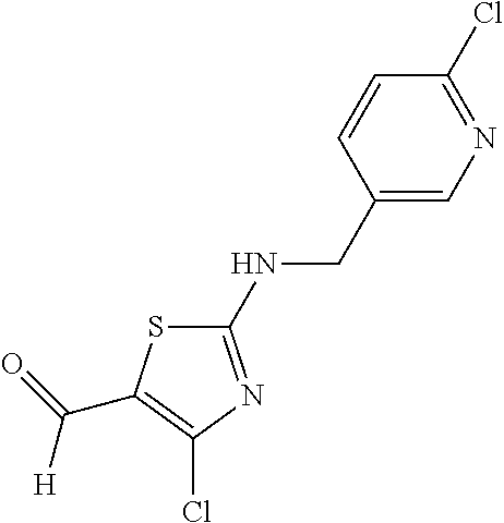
S1C(NCC2=CN=C(Cl)C=C2)=NC(Cl)=C1C(=O)[H]
